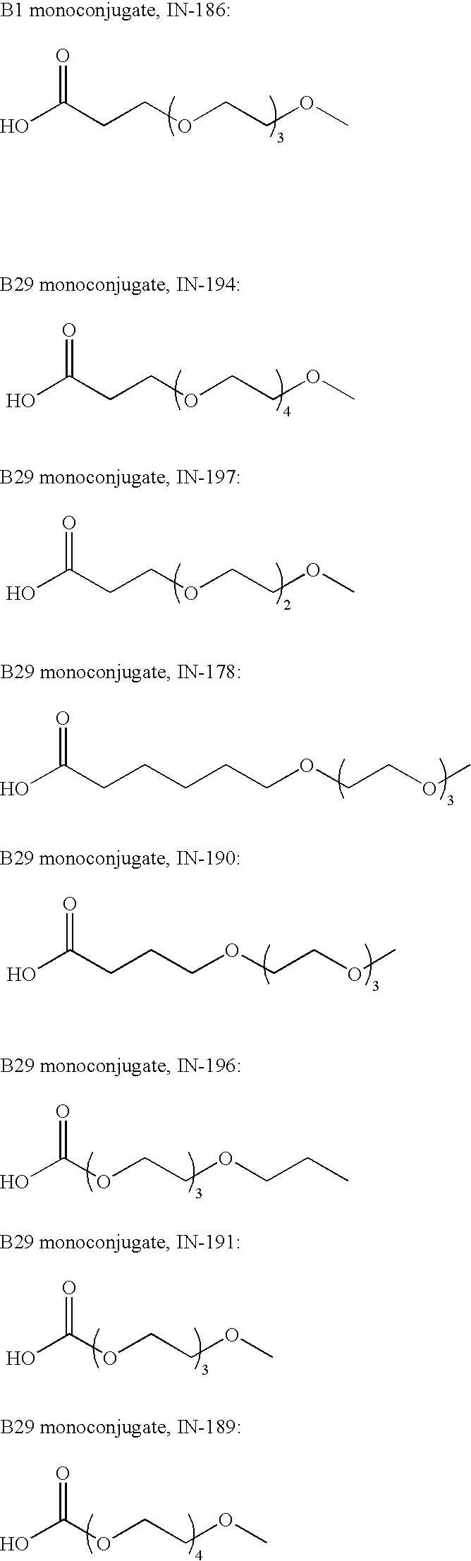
OC(CCOCCOC)=O.OC(CCOCCOC)=O.OC(CCOCCOC)=O.OC(CCCCCOCCOC)=O.OC(CCCOCCOC)=O.OC(OCCOCCC)=O.OC(OCCOC)=O.OC(OCCOC)=O
